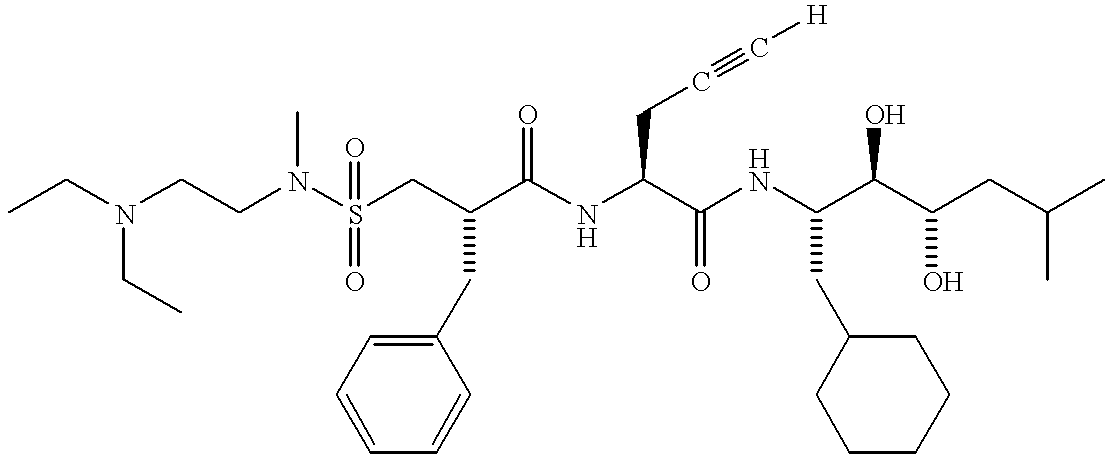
CCN(CCN(S(CC(C(NC(C(NC(C(C(CC(C)C)O)O)CC1CCCCC1)=O)CC#C[H])=O)CC1=CC=CC=C1)(=O)=O)C)CC
